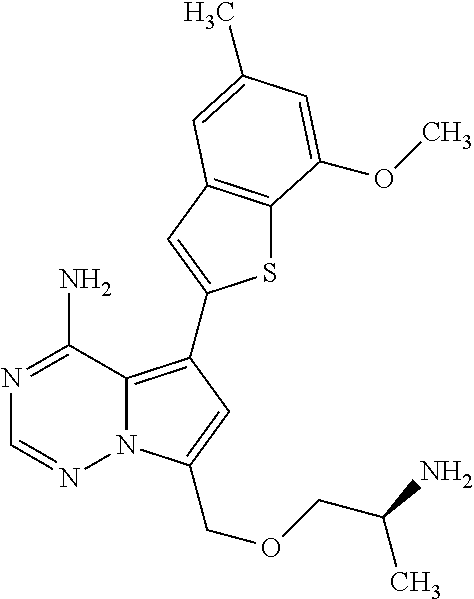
C12=C(C3=CC4=C(S3)C(OC)=CC(C)=C4)C=C(COCC(N)C)N1N=CN=C2N
